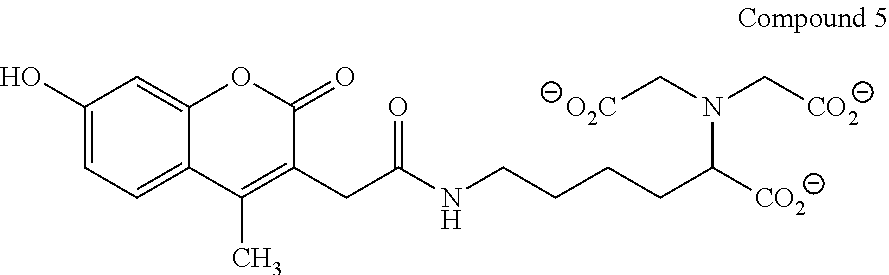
C1(O)=CC=C2C(=C1)OC(=O)C(CC(NCCCCC([CO2])N(C[O2C])C[CO2])=O)=C2C
